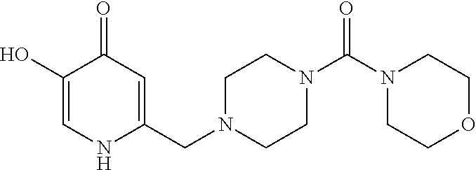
C1(O)=CNC(CN2CCN(C(N3CCOCC3)=O)CC2)=CC1=O
